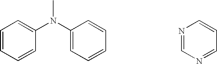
C1=CC=CC(N(C2=CC=CC=C2)C)=C1.N1=CN=CC=C1
